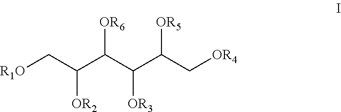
[R1O]CC(C(C(C(C[OR4])[OR5])[OR3])[OR6])[OR2]
